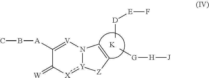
CB[A]C1=[V]N2[Y](:[X]C1=[W])[Z]C=C2.[K].C[D][E]F.C[G][H][J]
